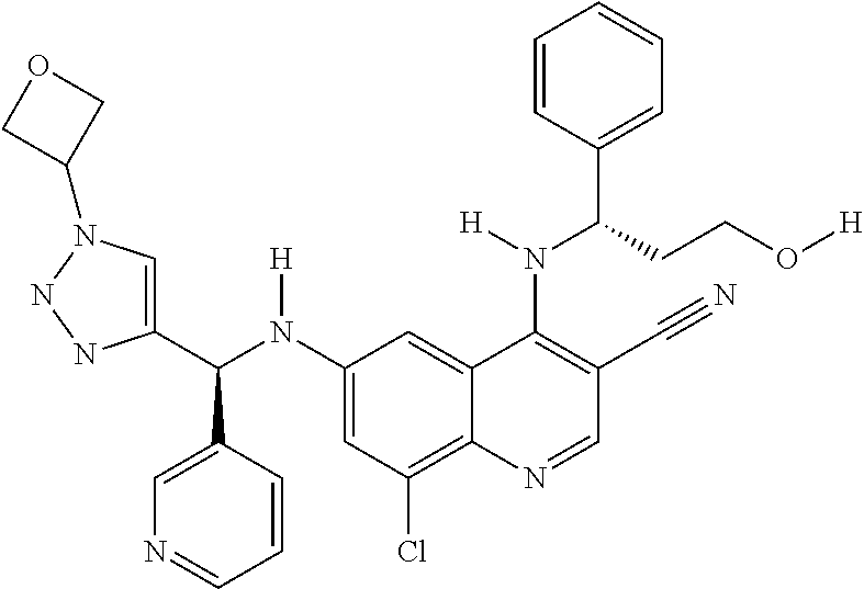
C1(N(C(C2=CN(C3COC3)NN2)C2=CN=CC=C2)[H])=CC(Cl)=C2C(=C1)C(N(C(C1=CC=CC=C1)CCO[H])[H])=C(C#N)C=N2
